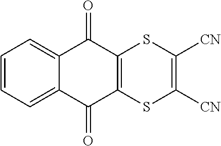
C1=CC=C2C(=C1)C(=O)C1=C(C2=O)SC([CN])=C([CN])S1
